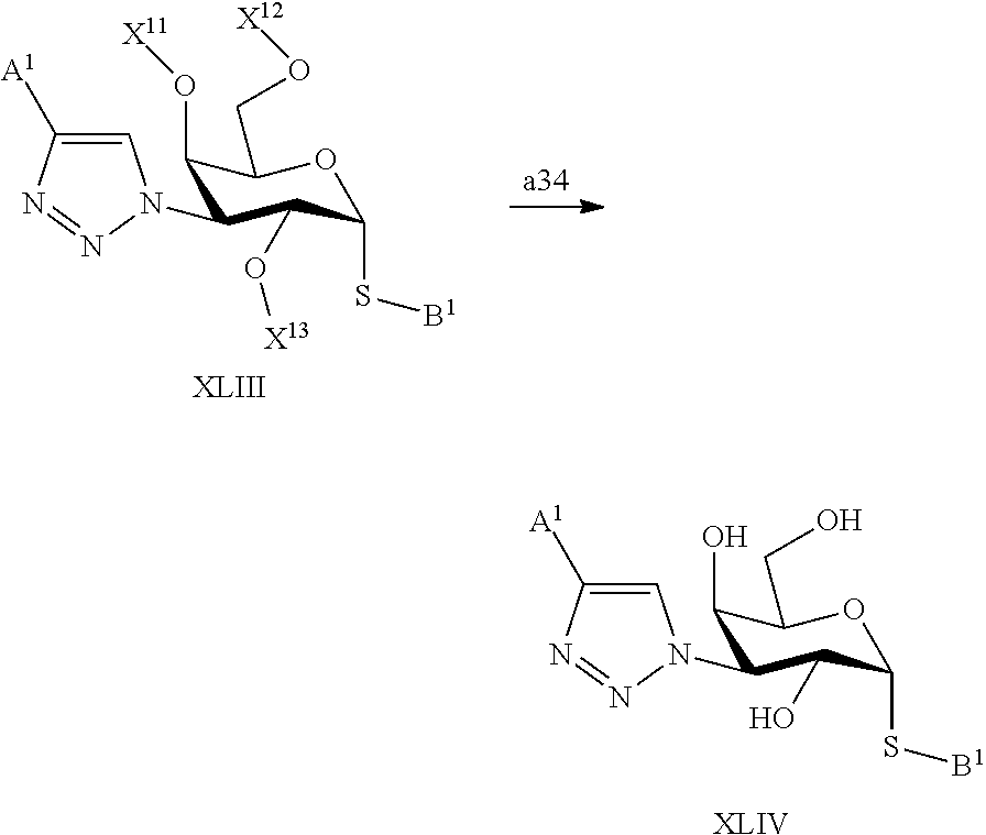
[XLIV].C1(O)C(N2C=C([A1])N=N2)C(O)C(S[B1])OC1CO.[XLIII].C1(O[X11])C(N2C=C([A1])N=N2)C(O[X13])C(S[B1])OC1CO[X12]
